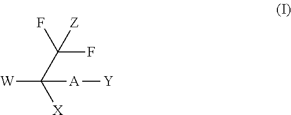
[W]C(C(F)(F)[Z])([X])[A][Y]
